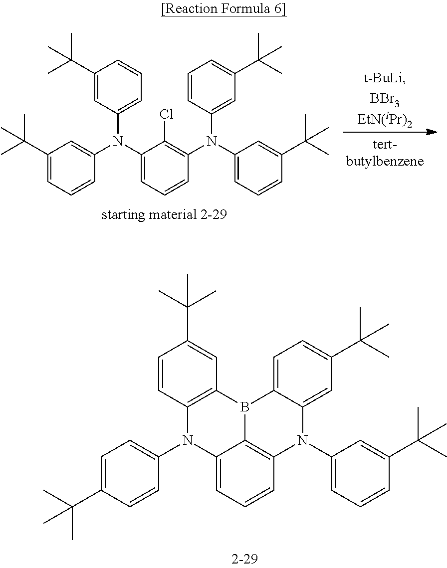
C1(C(C)(C)C)=CC=CC(N(C2=CC=CC(N(C3=CC=CC(C(C)(C)C)=C3)C3=CC(C(C)(C)C)=CC=C3)=C2Cl)C2=CC=CC(C(C)(C)C)=C2)=C1.C1=C(C(C)(C)C)C=CC(N2C3=CC=CC4=C3B(C3=C2C=CC(C(C)(C)C)=C3)C2=CC=C(C(C)(C)C)C=C2N4C2=CC=CC(C(C)(C)C)=C2)=C1
